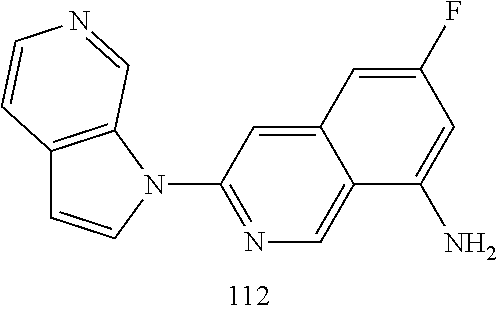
C12=C(N(C3=NC=C4C(=C3)C=C(F)C=C4N)C=C1)C=NC=C2
